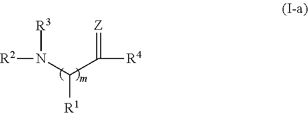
[R2]N([R3])C([R1])C(=[Z])[R4]
